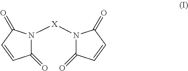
C1(=O)N([X]N2C(=O)C=CC2=O)C(=O)C=C1
